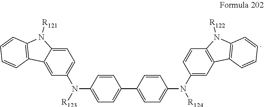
C12=CC(N([R123])C3=CC=C(C4=CC=C(N([R124])C5=CC6=C(C=C5)N([R122])C5=C6C=CC=C5)C=C4)C=C3)=CC=C1N([R121])C1=C2C=CC=C1
